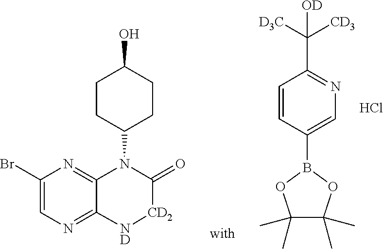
C1(Br)=CN=C2C(=N1)N(C1CCC(O)CC1)C(=O)[CD2][ND]2.C1=CC(B2OC(C)(C)C(C)(C)O2)=CN=C1C([OD])([CD3])[D3C].Cl
